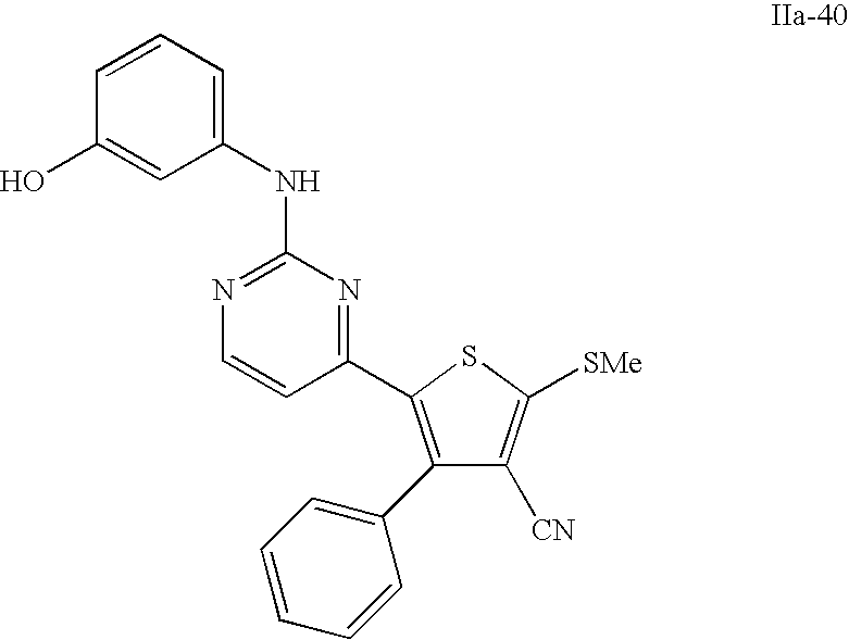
C1(C2=CC=CC=C2)=C(C2=NC(NC3=CC=CC(O)=C3)=NC=C2)SC([SMe])=C1[CN]
